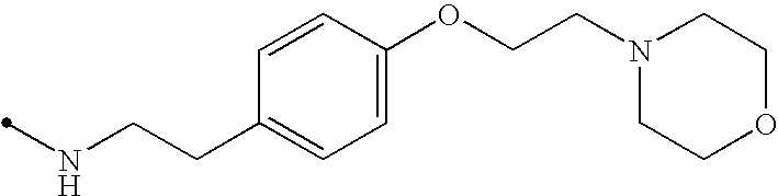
C1=CC(OCCN2CCOCC2)=CC=C1CCNC
